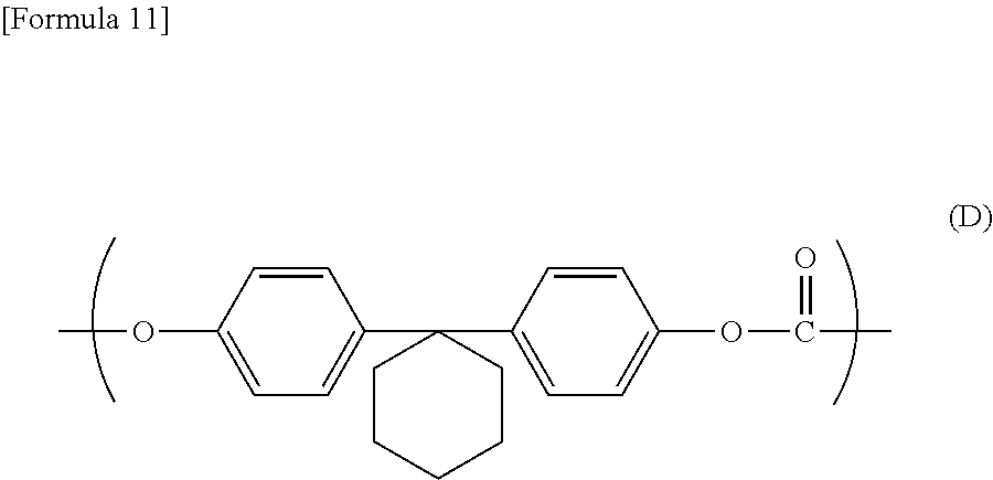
COC1=CC=C(C2(C3=CC=C(OC(=O)C)C=C3)CCCCC2)C=C1
